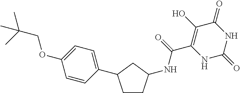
C(C1=C(O)C(=O)NC(=O)N1)(=O)NC1CCC(C2=CC=C(OCC(C)(C)C)C=C2)C1
